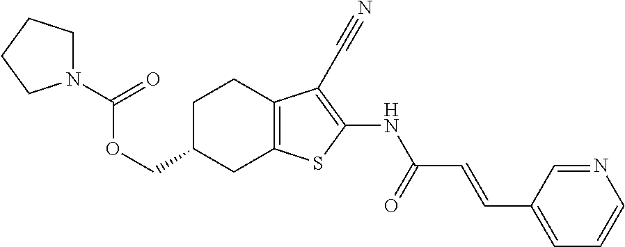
C1N(C(OCC2CC3=C(CC2)C(C#N)=C(NC(C=CC2=CC=CN=C2)=O)S3)=O)CCC1
